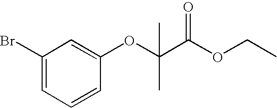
C1(Br)=CC=CC(OC(C)(C)C(OCC)=O)=C1
